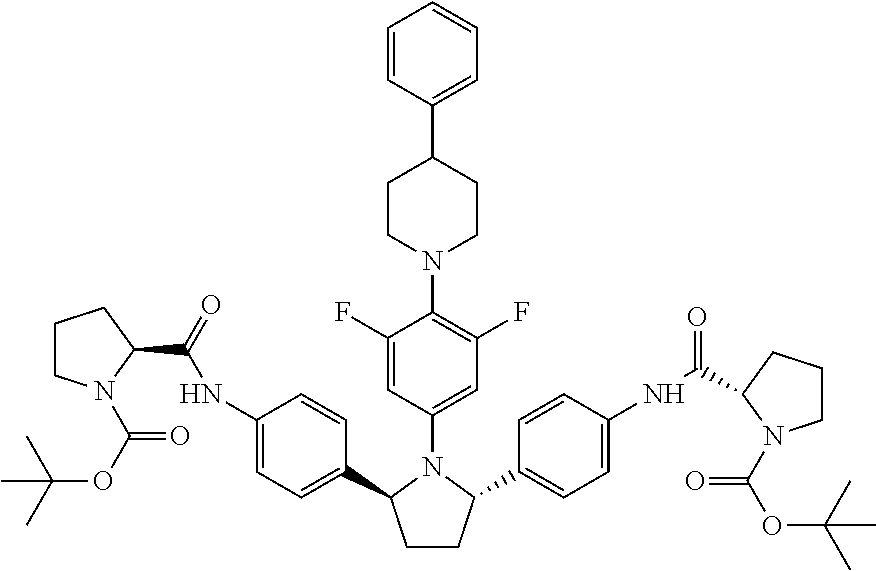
C1(F)=CC(N2C(C3=CC=C(NC(C4CCCN4C(=O)OC(C)(C)C)=O)C=C3)CCC2C2=CC=C(NC(C3CCCN3C(OC(C)(C)C)=O)=O)C=C2)=CC(F)=C1N1CCC(C2=CC=CC=C2)CC1
